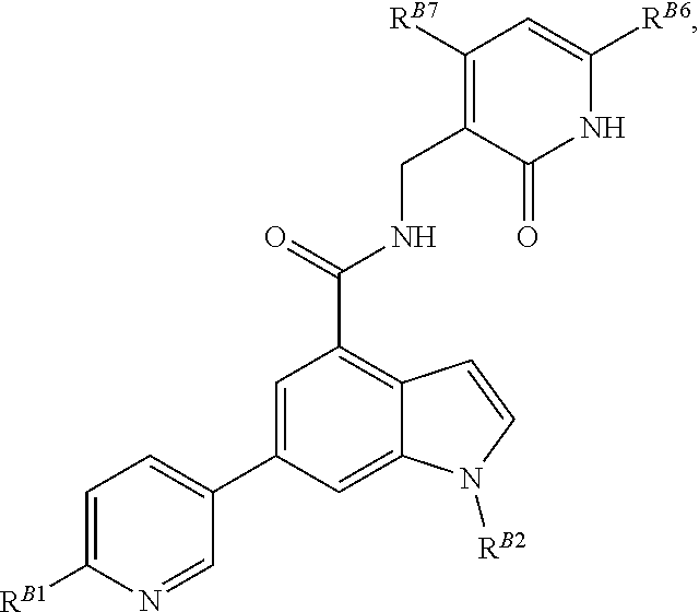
C1=C([RB1])N=CC(C2=CC(C(=O)NCC3=C([RB7])C=C([RB6])NC3=O)=C3C(=C2)N([RB2])C=C3)=C1
